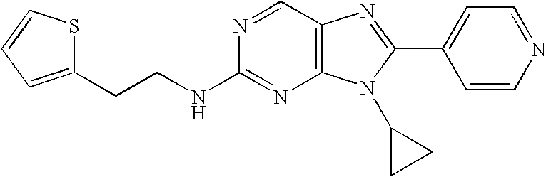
C(NC1=NC2=C(C=N1)N=C(C1=CC=NC=C1)N2C1CC1)CC1=CC=CS1
